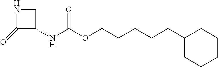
C1(=O)C(NC(OCCCCCC2CCCCC2)=O)CN1
